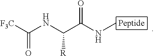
[F3C]C(NC(C(NC)=O)[R])=O
